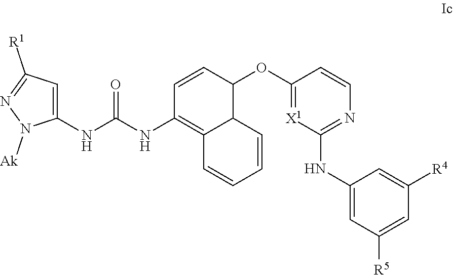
C1(NC(NC2=C3C(C(OC4=[X1]C(NC5=CC([R5])=CC([R4])=C5)=NC=C4)C=C2)C=CC=C3)=O)=CC([R1])=NN1[Ak]
